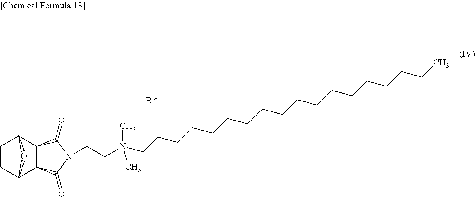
C1CC2C3C(C1O2)C(=O)N(CC[N+](C)(C)CCCCCCCCCCCCCCCCCC)C3=O.[Br-]
